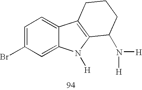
C1=C(Br)C=C2C(=C1)C1=C(N2[H])C(N([H])[H])CCC1
